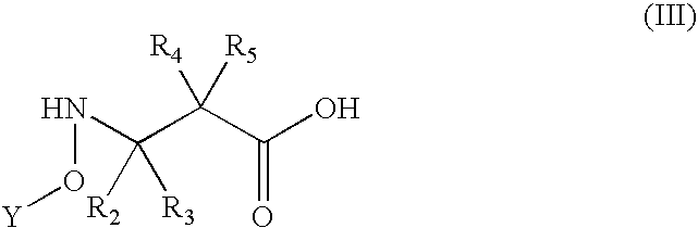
OC(C(C(NO[Y])([R2])[R3])([R5])[R4])=O
